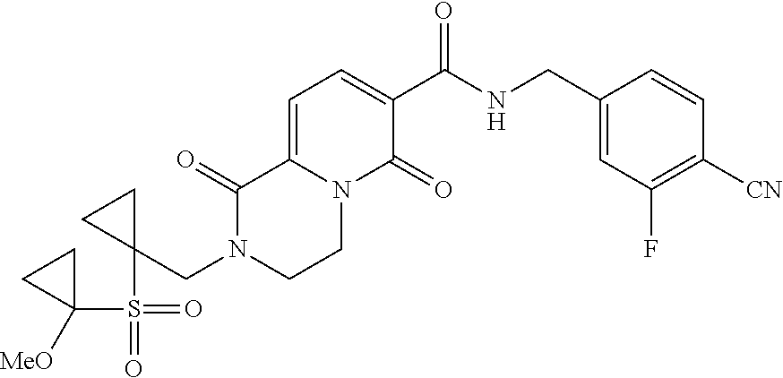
C1=C2N(C(=O)C(C(NCC3=CC(F)=C([CN])C=C3)=O)=C1)CCN(CC1(S(C3([MeO])CC3)(=O)=O)CC1)C2=O
